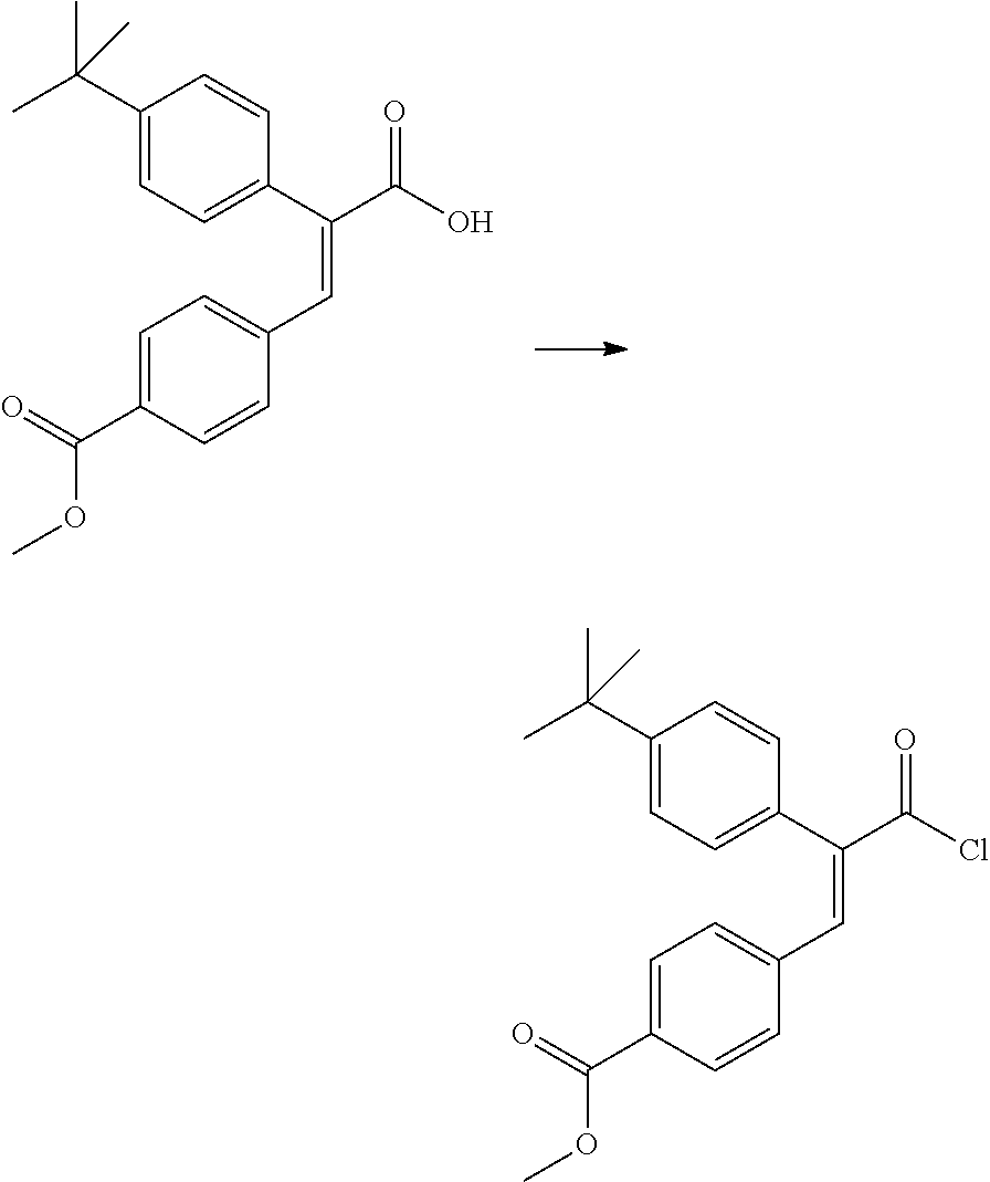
C1(C(C)(C)C)=CC=C(C(C(O)=O)=CC2=CC=C(C(=O)OC)C=C2)C=C1.C1(C(C)(C)C)=CC=C(C(C(Cl)=O)=CC2=CC=C(C(=O)OC)C=C2)C=C1
